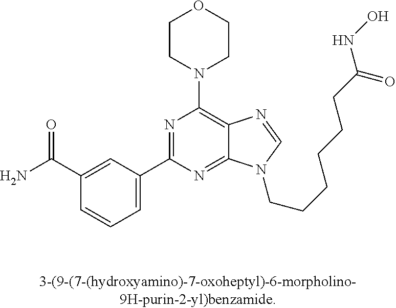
C1=CC=C(C2=NC(N3CCOCC3)=C3C(=N2)N(CCCCCCC(NO)=O)C=N3)C=C1C(N)=O
